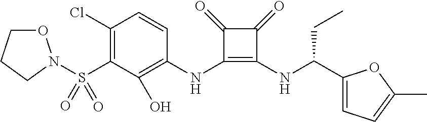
C1(NC2=C(O)C(S(=O)(=O)N3OCCC3)=C(Cl)C=C2)=C(NC(C2=CC=C(C)O2)CC)C(=O)C1=O
